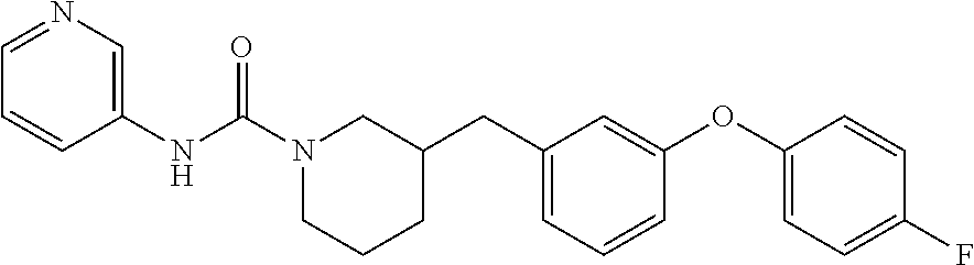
N1(C(NC2=CN=CC=C2)=O)CCCC(CC2=CC=CC(OC3=CC=C(F)C=C3)=C2)C1
